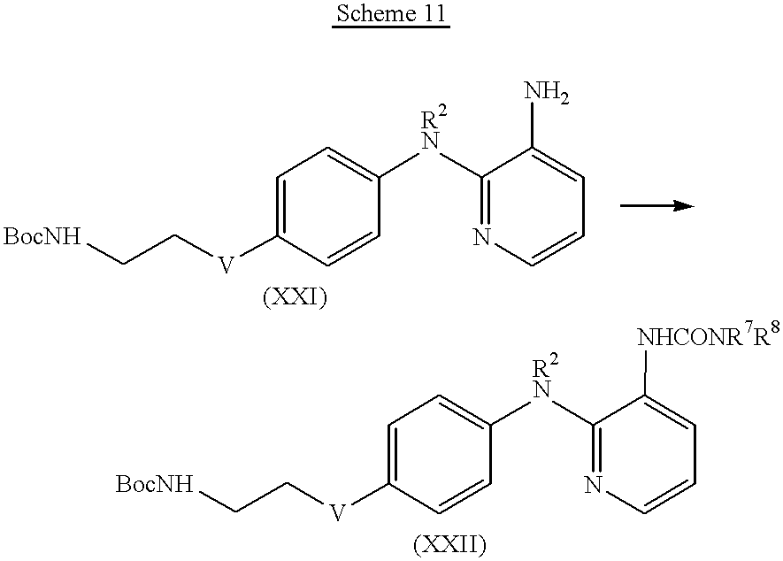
[BocNH]CC[V]C1=CC=C([R2N]C2=NC=CC=C2N)C=C1.[BocNH]CC[V]C1=CC=C([R2N]C2=NC=CC=C2[NHCONR7R8])C=C1
